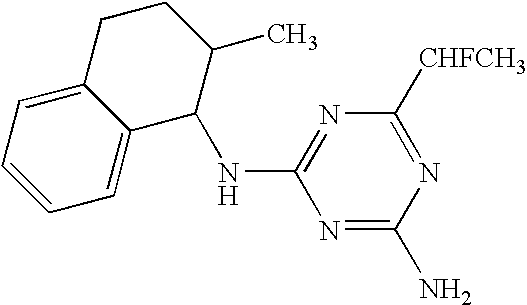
N1=C(N)N=C([CHFCH3])N=C1NC1C2=CC=CC=C2CCC1C
